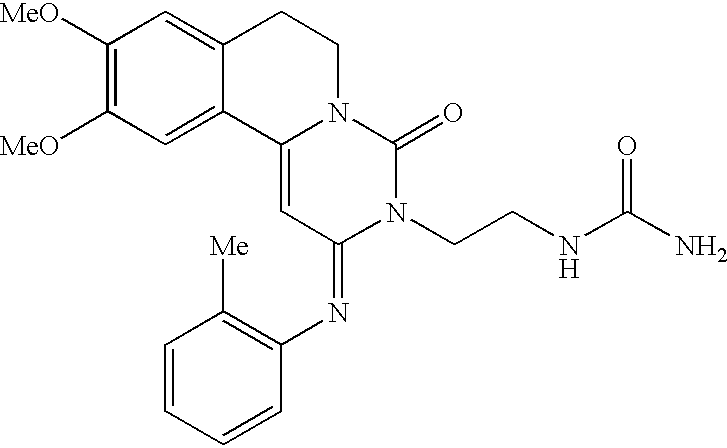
C1([MeO])=C([MeO])C=C2C(=C1)CCN1C2=CC(=NC2=C([Me])C=CC=C2)N(CCNC(N)=O)C1=O
